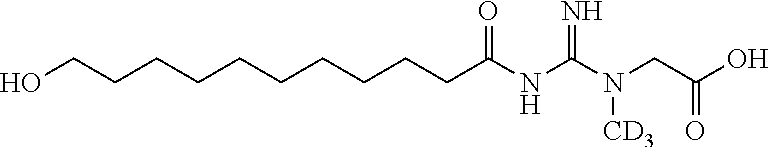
C(CCCC(NC(N(CC(O)=O)[CD3])=N)=O)CCCCCCO
